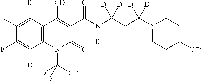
C12=C(N(C([CD3])([D])[D])C(=O)C(C(N(C(CC(N3CCC([CD3])CC3)([D])[D])([D])[D])[D])=O)=C1[OD])C([D])=C(F)C([D])=C2[D]
